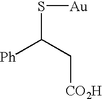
S([Au])C([Ph])C[CO2H]
